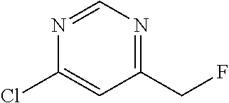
C1(CF)=NC=NC(Cl)=C1
